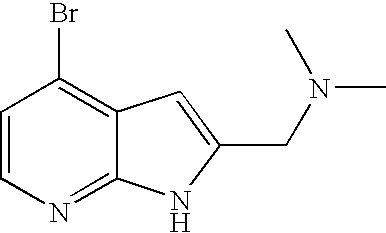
C1=CN=C2C(=C1Br)C=C(CN(C)C)N2
